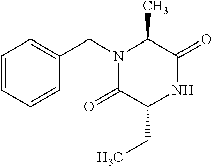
C1(C)C(=O)NC(CC)C(=O)N1CC1=CC=CC=C1
